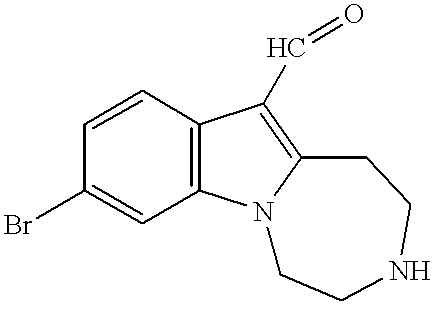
C1(Br)=CC2=C(C=C1)C(C=O)=C1N2CCNCC1
